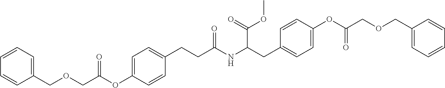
C1=C(OC(COCC2=CC=CC=C2)=O)C=CC(CCC(NC(CC2=CC=C(OC(COCC3=CC=CC=C3)=O)C=C2)C(OC)=O)=O)=C1
